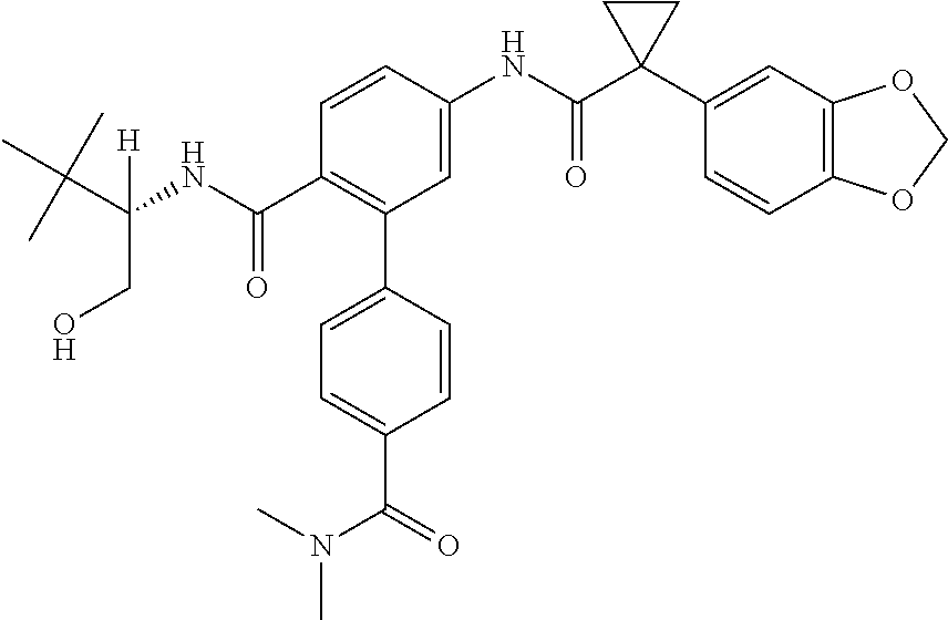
C1=C(NC(C2(C3=CC4=C(C=C3)OCO4)CC2)=O)C=CC(C(NC(C(C)(C)C)(CO)[H])=O)=C1C1=CC=C(C(=O)N(C)C)C=C1
